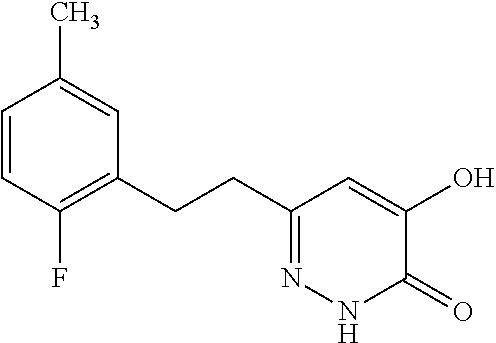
C1=CC(F)=C(CCC2=NNC(=O)C(O)=C2)C=C1C
